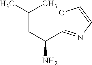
CC(CC(N)C1=NC=CO1)C
